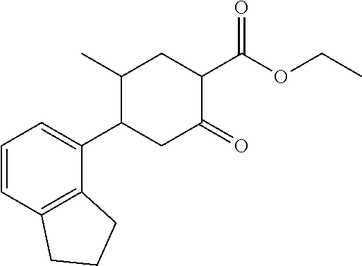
C1=CC2=C(C(C3C(C)CC(C(OCC)=O)C(=O)C3)=C1)CCC2
